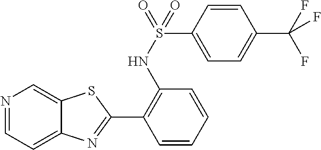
C1(NS(C2=CC=C(C(F)(F)F)C=C2)(=O)=O)=C(C2=NC3=CC=NC=C3S2)C=CC=C1
